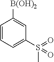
C1=CC=C(S(=O)(C)=O)C=C1[B(OH)2]
